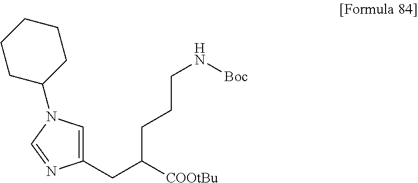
C1(CC([COOtBu])CCCN[Boc])=CN(C2CCCCC2)C=N1
